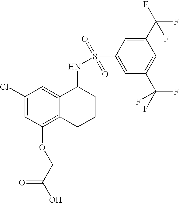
C1(Cl)=CC(OCC(O)=O)=C2C(=C1)C(NS(C1=CC(C(F)(F)F)=CC(C(F)(F)F)=C1)(=O)=O)CCC2
